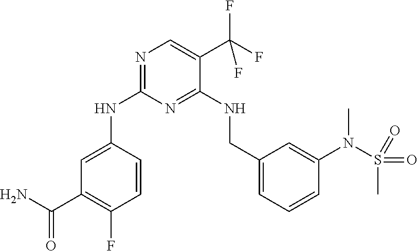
C1=CC(NC2=NC=C(C(F)(F)F)C(NCC3=CC=CC(N(S(C)(=O)=O)C)=C3)=N2)=CC(C(N)=O)=C1F
